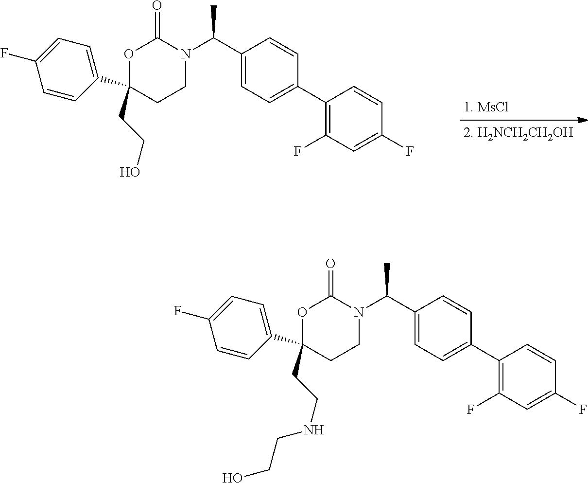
C1(C2=CC=C(F)C=C2)(CCO)CCN(C(C2=CC=C(C3=C(F)C=C(F)C=C3)C=C2)C)C(=O)O1.C1(C2=CC=C(F)C=C2)(CCNCCO)CCN(C(C2=CC=C(C3=C(F)C=C(F)C=C3)C=C2)C)C(=O)O1
